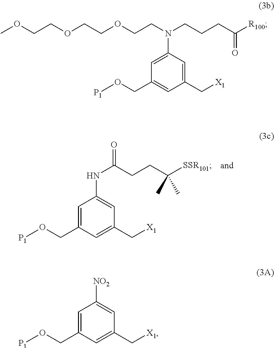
C1=C(CO[P1])C=C(C[X1])C=C1NC(CCC([SSR101])(C)C)=O.C1=C(N(CCOCCOCCOC)CCCC([R100])=O)C=C(C[X1])C=C1CO[P1].C1=C(CO[P1])C=C(C[X1])C=C1[NO2]
